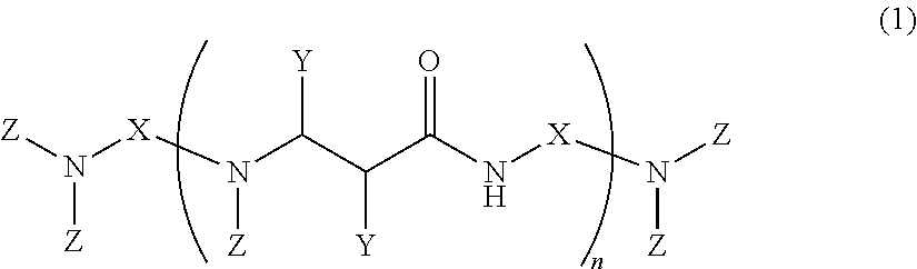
[Z]N([Z])[X]N(C(C(C(N[X]N([Z])[Z])=O)[Y])[Y])[Z]
